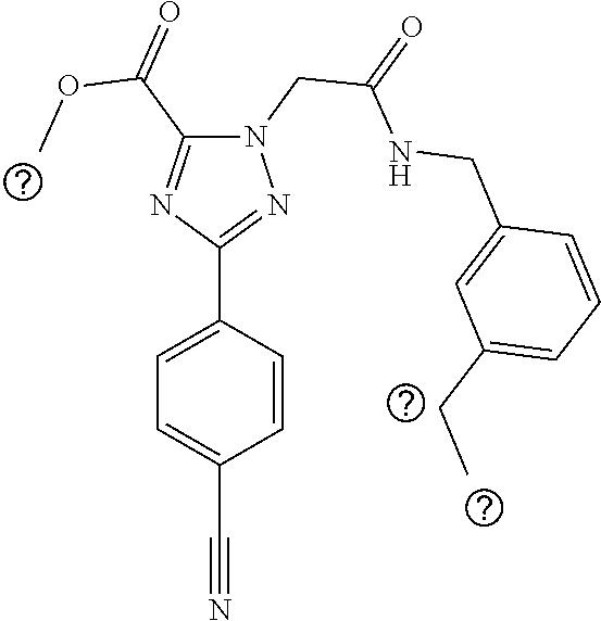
N1(CC(=O)NCC2=CC(CC)=CC=C2)C(C(=O)OC)=NC(C2=CC=C(C#N)C=C2)=N1
